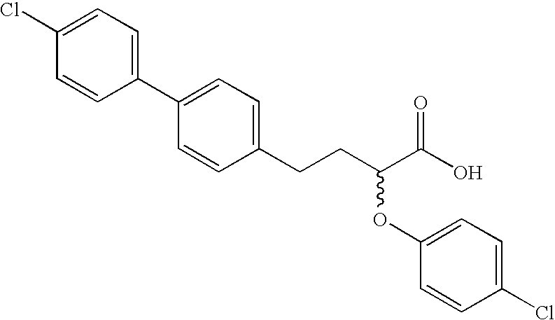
C1(C2=CC=C(Cl)C=C2)=CC=C(CCC(C(O)=O)OC2=CC=C(Cl)C=C2)C=C1
